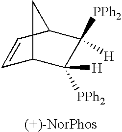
C1=CC2C([PPh2])([H])C([H])([PPh2])C1C2
